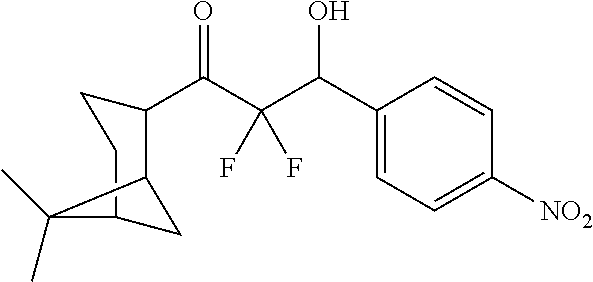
C(C(C(C1=CC=C([NO2])C=C1)O)(F)F)(=O)C1C2CC(CC1)C2(C)C
